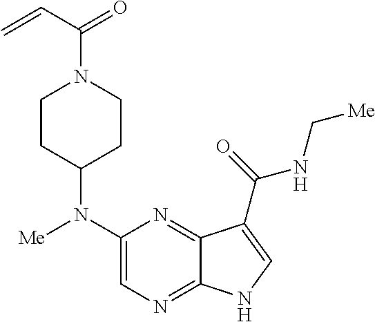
C1(N([Me])C2CCN(C(C=C)=O)CC2)=CN=C2C(=N1)C(C(=O)NC[Me])=CN2
